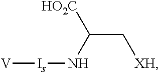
[V][Is]NC([HO2C])C[XH]
